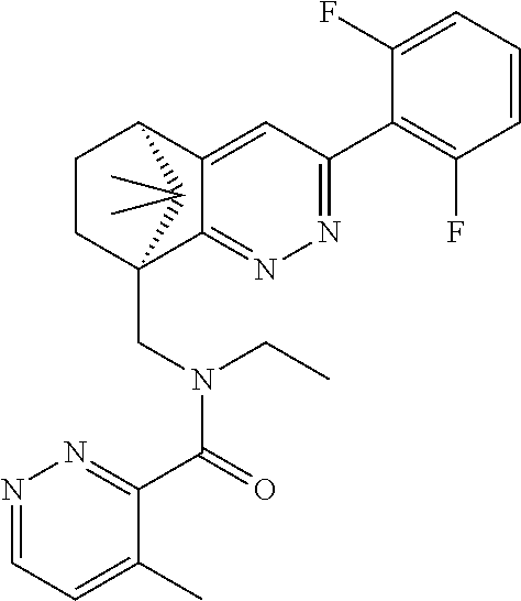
C12=CC(C3=C(F)C=CC=C3F)=NN=C1C1(CN(C(C3=NN=CC=C3C)=O)CC)CCC2C1(C)C
